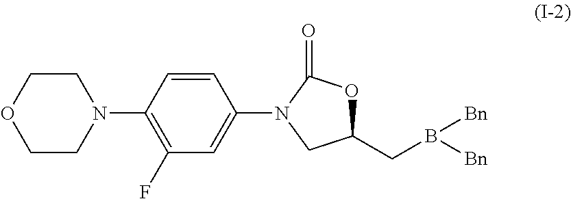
C1CN(C2=C(F)C=C(N3CC(CB([Bn])[Bn])OC3=O)C=C2)CCO1
